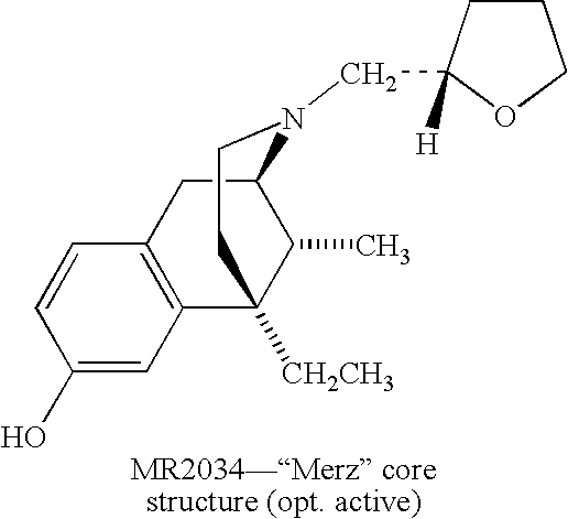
C1=CC(O)=CC2=C1CC1C(C)C2([CH2CH3])CCN1CC1([H])CCCO1
